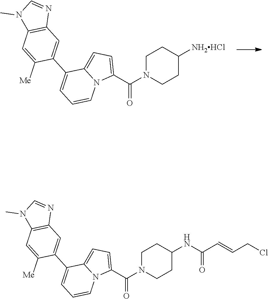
[NH2HCl]C1CCN(C(C2=CC=C3N2C=CC=C3C2=CC3=C(C=C2[Me])N(C)C=N3)=O)CC1.C(CCl)=CC(NC1CCN(C(C2=CC=C3N2C=CC=C3C2=CC3=C(C=C2[Me])N(C)C=N3)=O)CC1)=O
